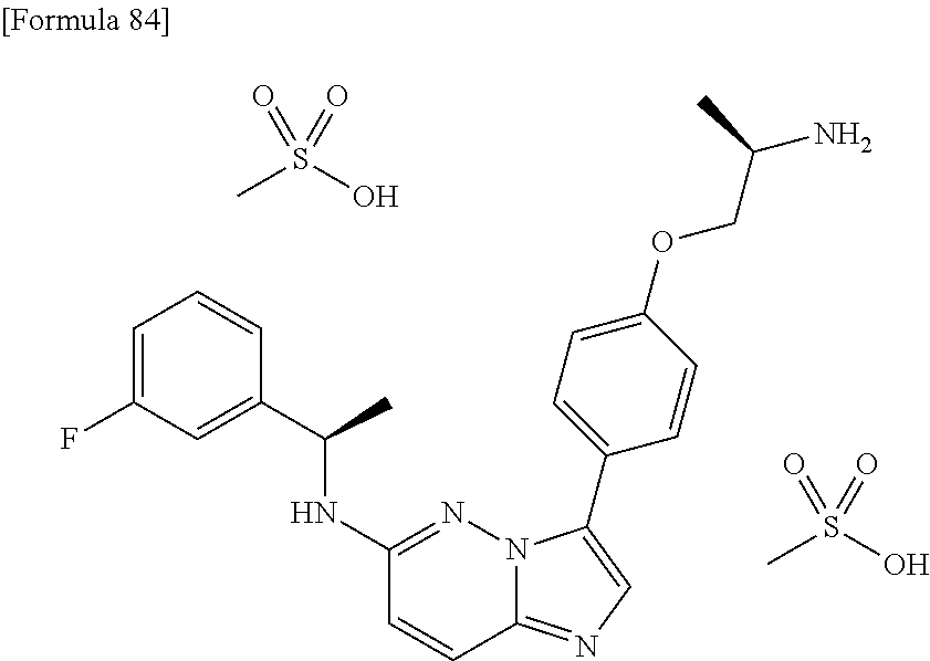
CS(O)(=O)=O.C1=C(F)C=C(C(NC2=NN3C(=NC=C3C3=CC=C(OCC(N)C)C=C3)C=C2)C)C=C1.CS(O)(=O)=O
